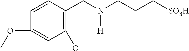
C1=CC(OC)=CC(OC)=C1CN(CCC[SO3H])[H]
